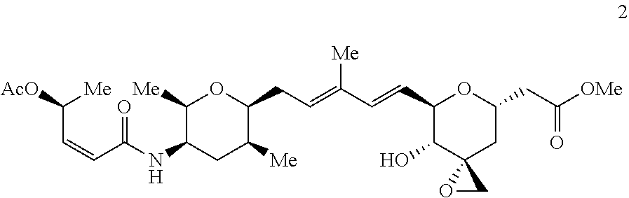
C1(C=CC(=CCC2OC([Me])C(NC(C=CC([AcO])[Me])=O)CC2[Me])[Me])C(O)C2(CC(CC([OMe])=O)O1)OC2
